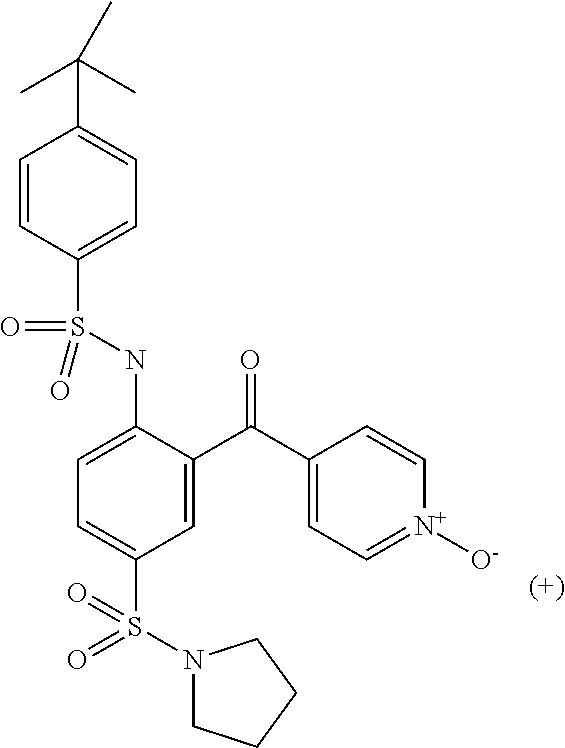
C1=CC(S(NC2=CC=C(S(=O)(N3CCCC3)=O)C=C2C(C2=CC=[N+]([O-])C=C2)=O)(=O)=O)=CC=C1C(C)(C)C
